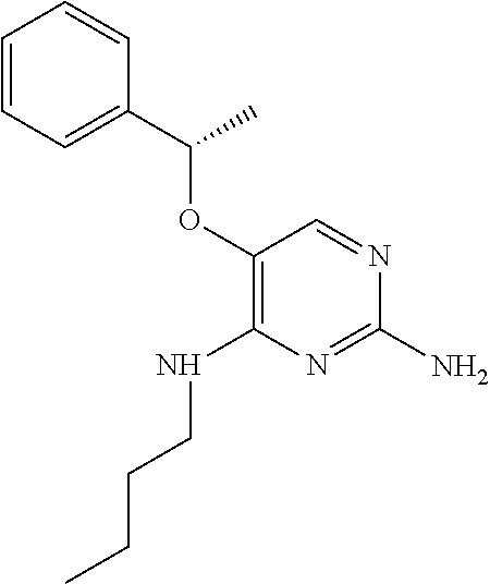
C1(N)=NC(NCCCC)=C(OC(C2=CC=CC=C2)C)C=N1
